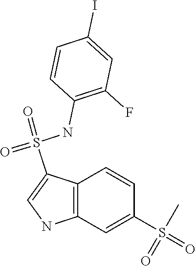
C1=CC2=C(C=C1S(=O)(C)=O)NC=C2S(=O)(NC1=C(F)C=C(I)C=C1)=O
